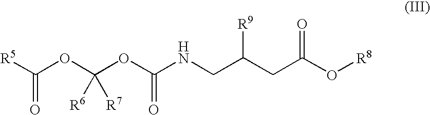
C([R5])(OC(OC(NCC(CC(O[R8])=O)[R9])=O)([R6])[R7])=O
